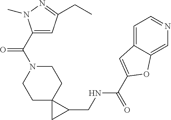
C1C2(CCN(C(=O)C3=CC(CC)=NN3C)C1)CC2CNC(=O)C1=CC2=CC=NC=C2O1
